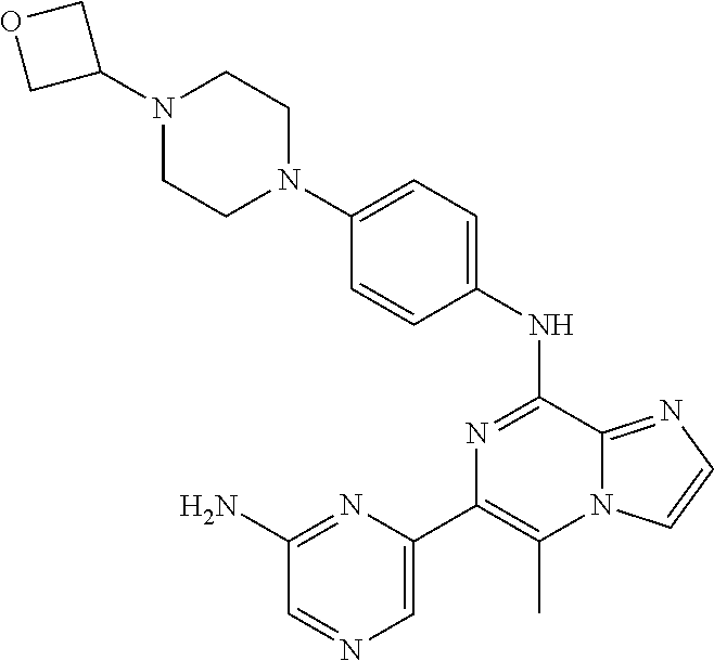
N1=C(NC2=CC=C(N3CCN(C4COC4)CC3)C=C2)C2=NC=CN2C(C)=C1C1=CN=CC(N)=N1
